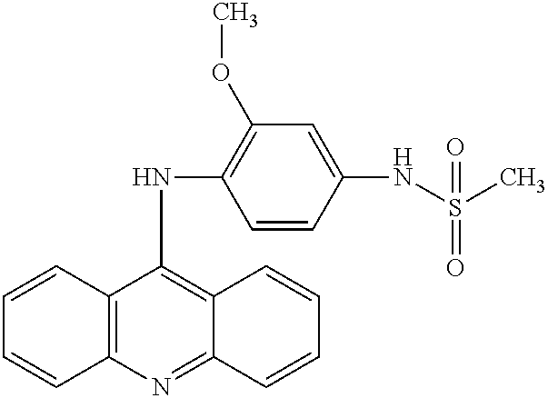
C1=CC2=C(C=C1)N=C1C(=C2NC2=C(OC)C=C(NS(C)(=O)=O)C=C2)C=CC=C1
